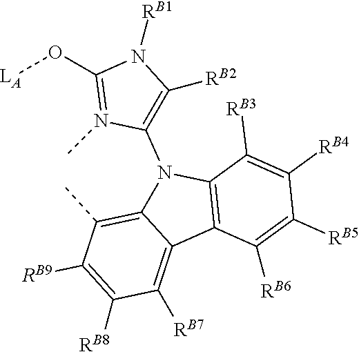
C1([RB6])=C([RB5])C([RB4])=C([RB3])C2=C1C1=C([RB7])C([RB8])=C([RB9])C(C)=C1N2C1=C([RB2])N([RB1])C(O[LA])=N1C
